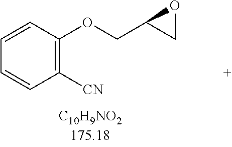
C1=CC(OCC2CO2)=C([CN])C=C1
